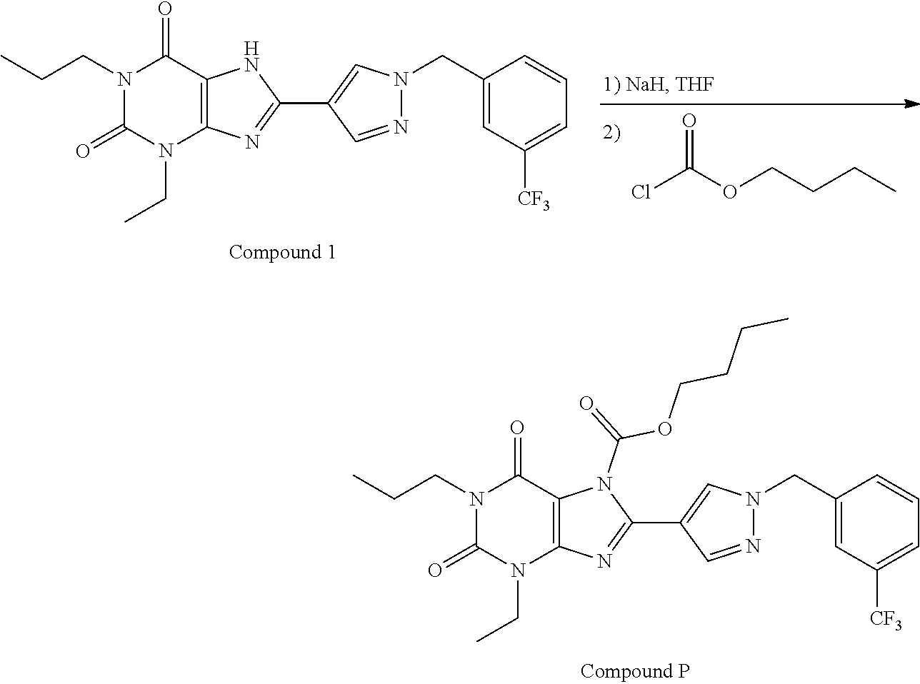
ClC(OCCCC)=O.N1(CC)C(=O)N(CCC)C(=O)C2=C1N=C(C1=CN(CC3=CC([CF3])=CC=C3)N=C1)N2.N1(CC)C(=O)N(CCC)C(=O)C2=C1N=C(C1=CN(CC3=CC([CF3])=CC=C3)N=C1)N2C(=O)OCCCC
